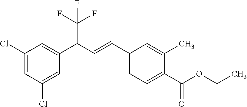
C(C1=CC=C(C(OCC)=O)C(C)=C1)=CC(C1=CC(Cl)=CC(Cl)=C1)C(F)(F)F
